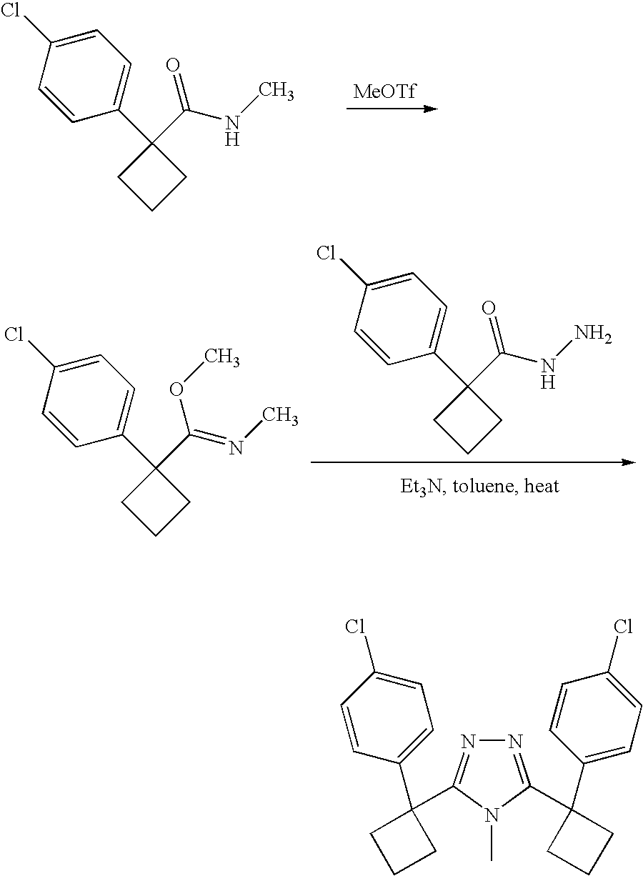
C1=C(Cl)C=CC(C2(C(=O)NC)CCC2)=C1.[MeOTf].C1=C(Cl)C=CC(C2(C(OC)=NC)CCC2)=C1.C1=C(Cl)C=CC(C2(C(=O)NN)CCC2)=C1.C1=CC(C2(C3=NN=C(C4(C5=CC=C(Cl)C=C5)CCC4)N3C)CCC2)=CC=C1Cl
